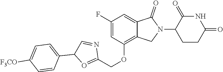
C1(COC2=C3C(=CC(F)=C2)C(=O)N(C2CCC(=O)NC2=O)C3)=OC(C2=CC=C([F3CO])C=C2)C=N1
